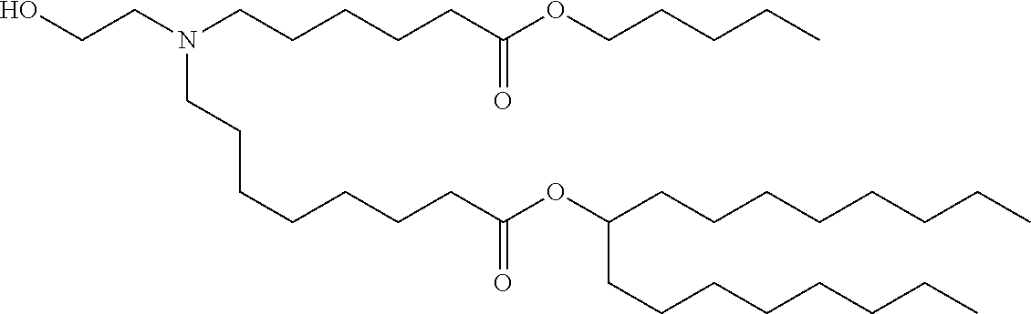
C(C(=O)OC(CCCCCCCC)CCCCCCCC)CCCCCCN(CCO)CCCCCC(=O)OCCCCC
